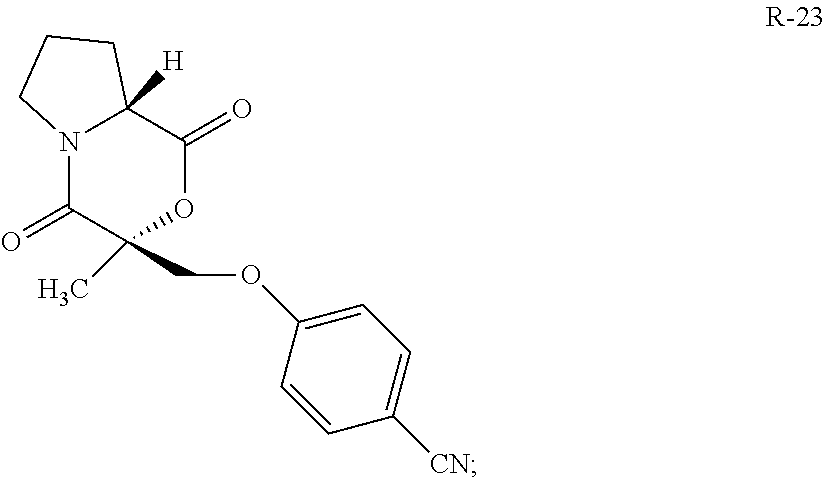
N12C(=O)C(C)(COC3=CC=C([CN])C=C3)OC(=O)C1([H])CCC2
